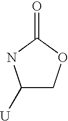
C1([U])COC(=O)N1
